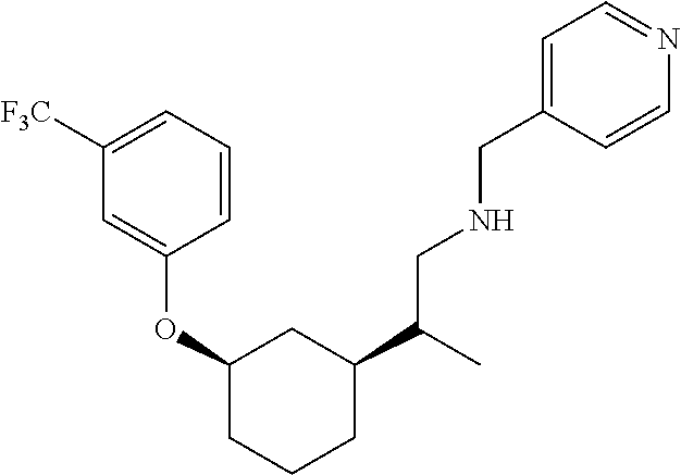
C1(OC2=CC([F3C])=CC=C2)CCCC(C(C)CNCC2=CC=NC=C2)C1
